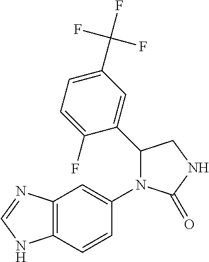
C1(=O)NCC(C2=CC(C(F)(F)F)=CC=C2F)N1C1=CC2=C(NC=N2)C=C1
